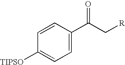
C1=CC([TIPSO])=CC=C1C(C[R])=O
